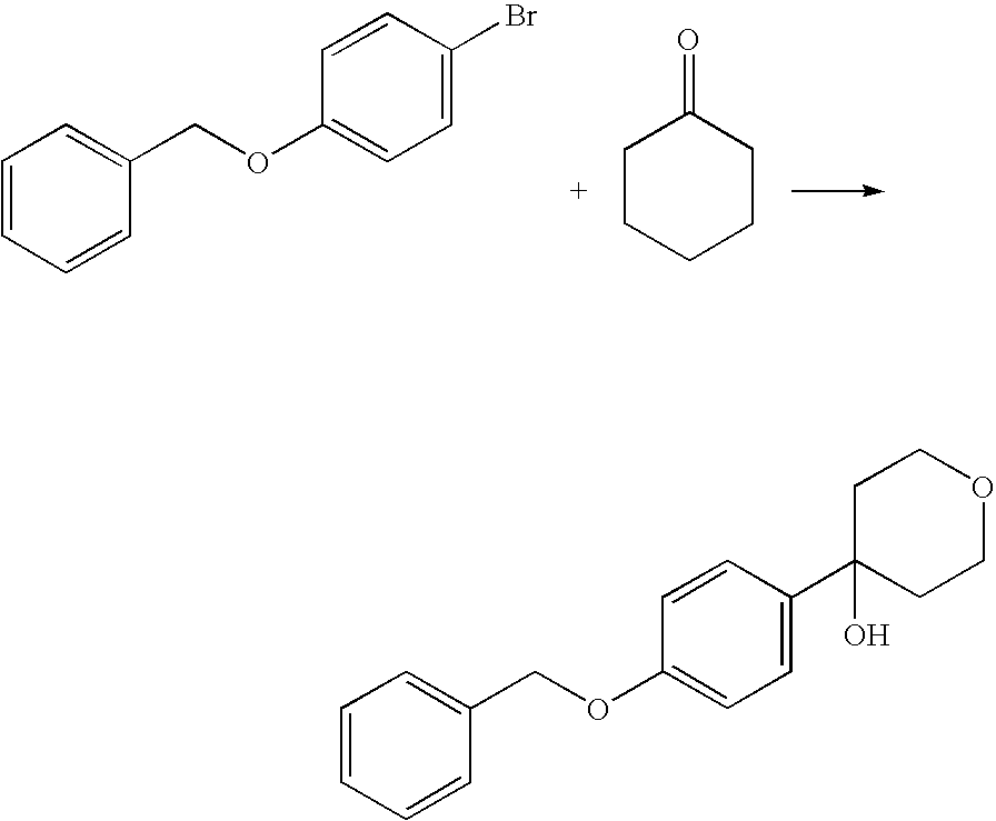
C1=CC=CC(COC2=CC=C(Br)C=C2)=C1.C1CCCCC1=O.C1=CC=CC(COC2=CC=C(C3(O)CCOCC3)C=C2)=C1
